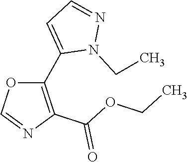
C1(C2=C(C(OCC)=O)N=CO2)=CC=NN1CC
